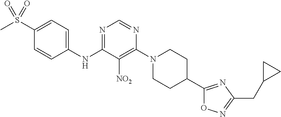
C1(S(C)(=O)=O)=CC=C(NC2=NC=NC(N3CCC(C4=NC(CC5CC5)=NO4)CC3)=C2[NO2])C=C1
